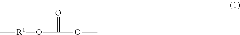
C[R1]OC(=O)OC
